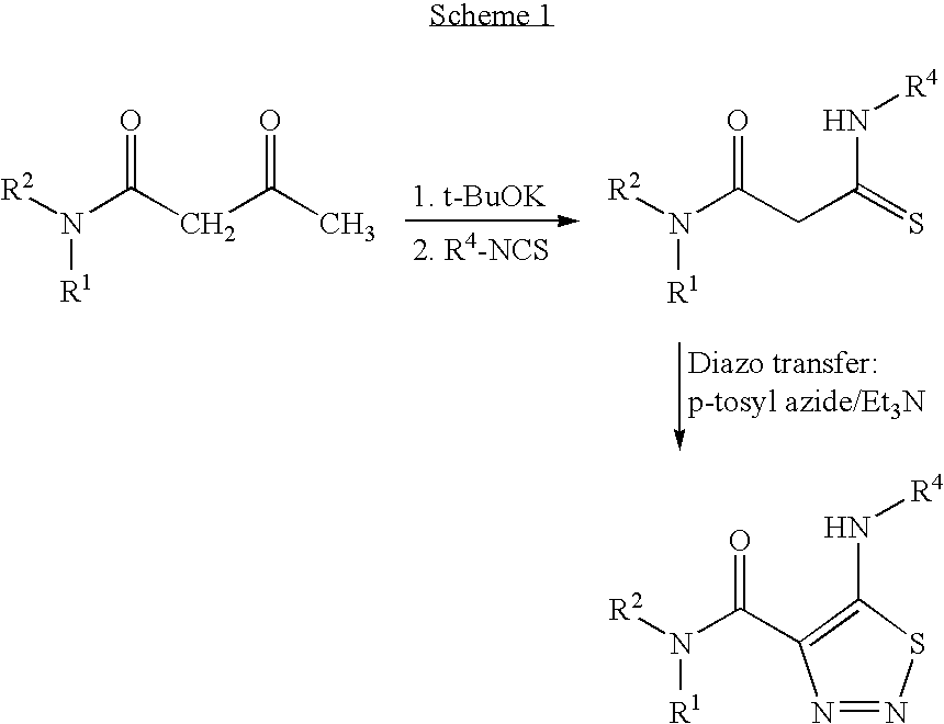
[R2]N(C(CC(C)=O)=O)[R1].[R2]N(C(CC(=S)N[R4])=O)[R1].[R2]N(C(=O)C1=C(N[R4])SN=N1)[R1]
